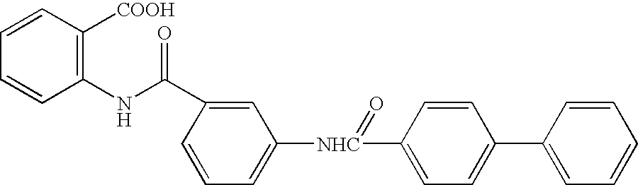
C1=CC=C([NHC](C2=CC=C(C3=CC=CC=C3)C=C2)=O)C=C1C(NC1=C([COOH])C=CC=C1)=O
